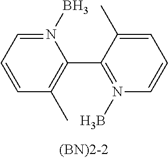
N1(B)=CC=CC(C)=C1C1=N(B)C=CC=C1C
